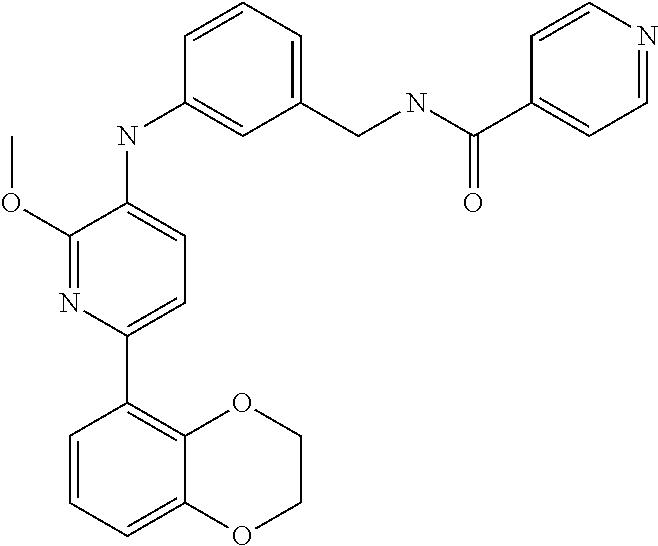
C1(OC)=NC(C2=C3C(=CC=C2)OCCO3)=CC=C1NC1=CC(CNC(C2=CC=NC=C2)=O)=CC=C1
